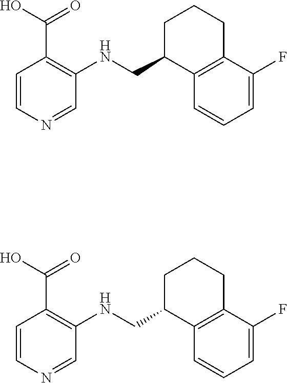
C1=C(F)C2=C(C=C1)C(CNC1=C(C(O)=O)C=CN=C1)CCC2.C1=C(F)C2=C(C=C1)C(CNC1=C(C(O)=O)C=CN=C1)CCC2
